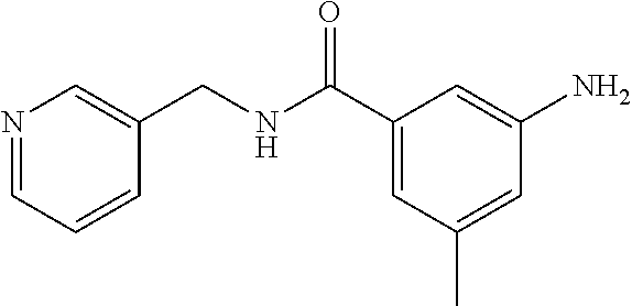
N1=CC=CC(CNC(C2=CC(C)=CC(N)=C2)=O)=C1
